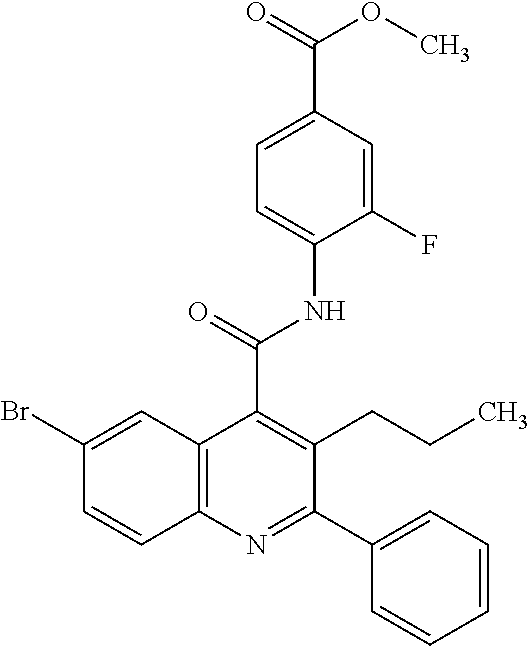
C1=C(C(=O)OC)C=C(F)C(NC(=O)C2=C(CCC)C(C3=CC=CC=C3)=NC3=C2C=C(Br)C=C3)=C1
